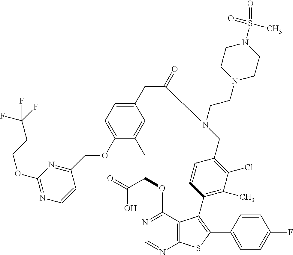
C1(C(=O)O)OC2=NC=NC3=C2C(=C(C2=CC=C(F)C=C2)S3)C2=C(C)C(Cl)=C(C=C2)CN(CCN2CCN(S(=O)(=O)C)CC2)C(=O)CC2=CC=C(OCC3=NC(OCCC(F)(F)F)=NC=C3)C(=C2)C1
